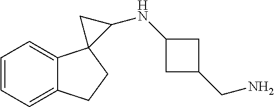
C1=CC=C2C(=C1)C1(CC2)C(NC2CC(CN)C2)C1
